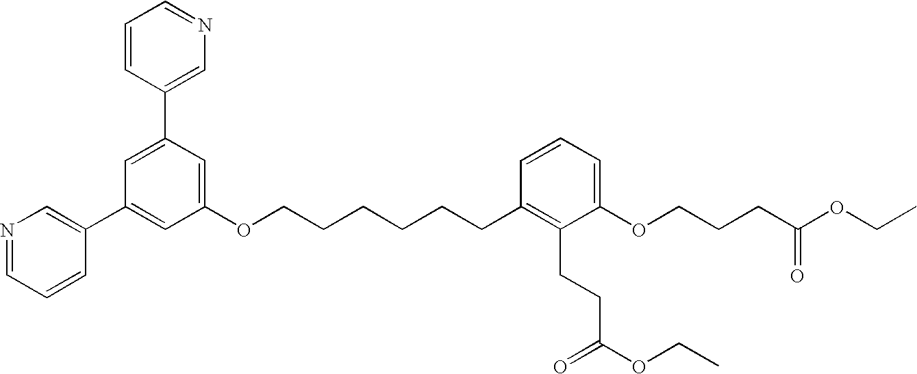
C1=C(C2=CN=CC=C2)C=C(OCCCCCCC2=C(CCC(OCC)=O)C(OCCCC(OCC)=O)=CC=C2)C=C1C1=CN=CC=C1
